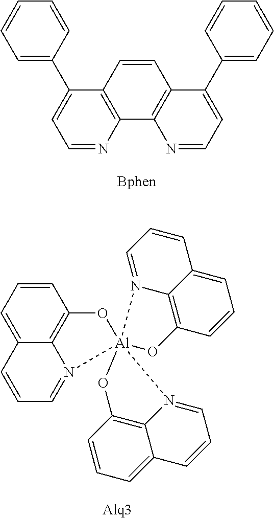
C1=NC2=C(C(C3=CC=CC=C3)=C1)C=CC1=C2N=CC=C1C1=CC=CC=C1.C1=CC=C2C3=C1O[Al]14(N3=CC=C2)(N2=CC=CC3=CC=CC(=C32)O1)N1=CC=CC2=CC=CC(=C21)O4
